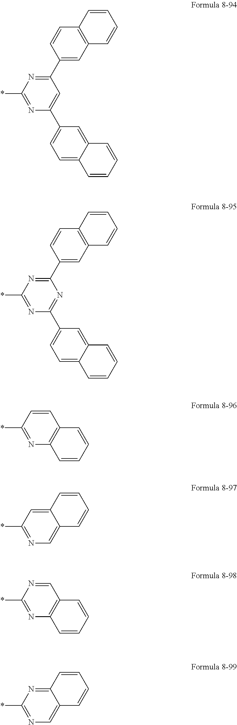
C1(C2=CC3=C(C=C2)C=CC=C3)=NC(*)=NC(C2=CC=C3C(=C2)C=CC=C3)=C1.C1(C2=CC3=C(C=C2)C=CC=C3)=NC(*)=NC(C2=CC=C3C(=C2)C=CC=C3)=N1.C1=CC(*)=NC2=C1C=CC=C2.C12=CC(*)=NC=C1C=CC=C2.C1=NC(*)=NC2=C1C=CC=C2.C12=NC(*)=NC=C1C=CC=C2
